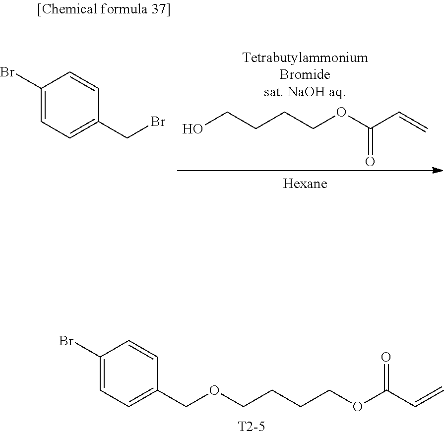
C1(Br)=CC=C(COCCCCOC(C=C)=O)C=C1.OCCCCOC(C=C)=O.C1(Br)=CC=C(CBr)C=C1
